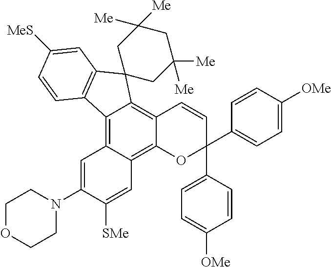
C12=C3C(=C4C(=C1C1(C5=C2C=CC([MeS])=C5)CC([Me])([Me])CC([Me])([Me])C1)C=CC(C1=CC=C([OMe])C=C1)(C1=CC=C([OMe])C=C1)O4)C=C([SMe])C(N1CCOCC1)=C3
